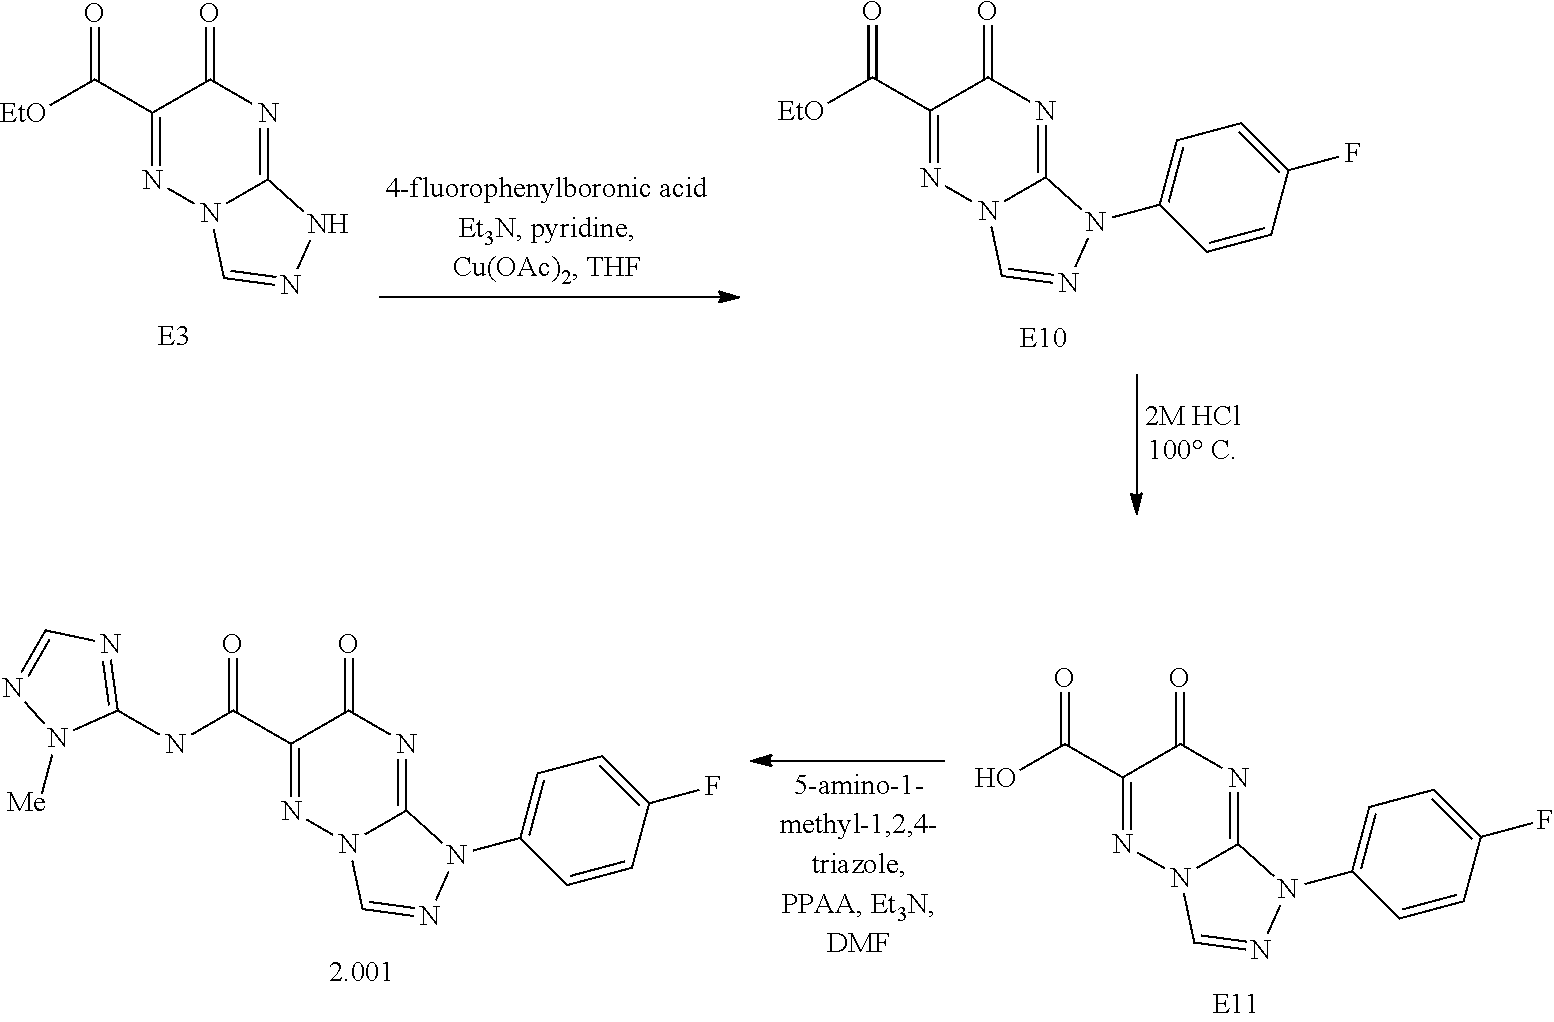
[EtO]C(C1=NN2C(=NC1=O)NN=C2)=O.[EtO]C(C1=NN2C(=NC1=O)N(C1=CC=C(F)C=C1)N=C2)=O.OC(C1=NN2C(=NC1=O)N(C1=CC=C(F)C=C1)N=C2)=O.N(C(C1=NN2C(=NC1=O)N(C1=CC=C(F)C=C1)N=C2)=O)C1=NC=NN1[Me]
